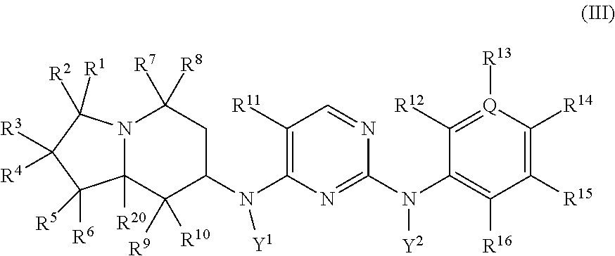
N12C([R20])(C([R9])([R10])C(N(C3=C([R11])C=NC(N(C4=C([R16])C([R15])=C([R14])[Q]([R13])=C4[R12])[Y2])=N3)[Y1])CC1([R7])[R8])C([R5])([R6])C([R3])([R4])C2([R1])[R2]
